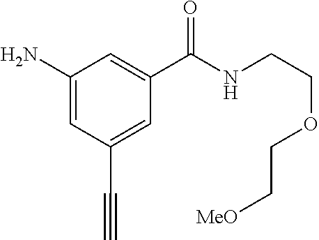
C1(N)=CC(C#C)=CC(C(NCCOCC[MeO])=O)=C1
